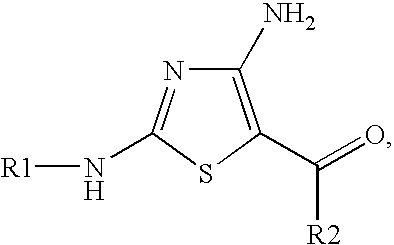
C1(N)=C(C([R2])=O)SC(N[R1])=N1
